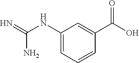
C1(NC(N)=N)=CC=CC(C(O)=O)=C1
